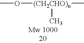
CO[(CH2CHO)n](C)C
